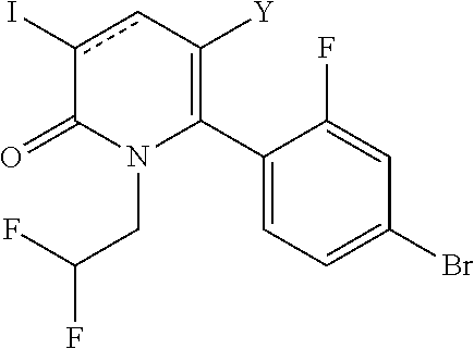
C1(C2=C([Y])cc(I)C(=O)N2CC(F)F)=CC=C(Br)C=C1F
